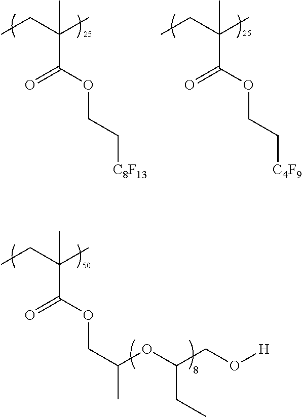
CCC(C(=O)OCC(C)OC(CC)CO[H])(C)C.CCC(C(=O)OCC[C8F13])(C)C.CCC(C(=O)OCC[C4F9])(C)C
